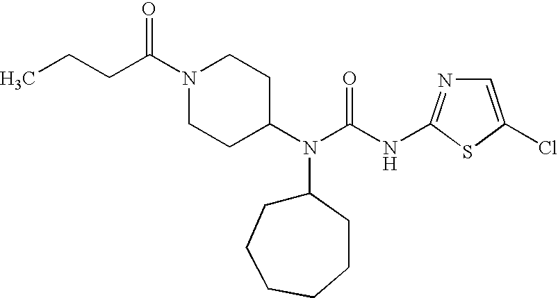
C1(N(C(NC2=NC=C(Cl)S2)=O)C2CCCCCC2)CCN(C(CCC)=O)CC1
